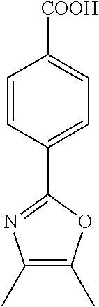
C1=CC(C2=NC(C)=C(C)O2)=CC=C1[COOH]
